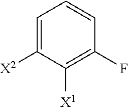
C1=C([X2])C([X1])=C(F)C=C1
